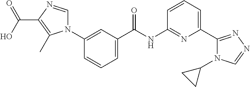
C1(N2C=NC(C(O)=O)=C2C)=CC(C(NC2=NC(C3=NN=CN3C3CC3)=CC=C2)=O)=CC=C1
